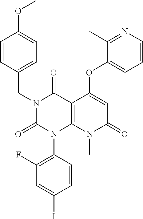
C1(F)=C(N2C3=C(C(=O)N(CC4=CC=C(OC)C=C4)C2=O)C(OC2=CC=CN=C2C)=CC(=O)N3C)C=CC(I)=C1
